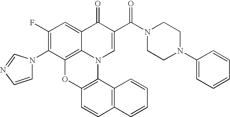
C1(F)=C(N2C=CN=C2)C2=C3C(=C1)C(=O)C(C(N1CCN(C4=CC=CC=C4)CC1)=O)=CN3C1=C(O2)C=CC2=C1C=CC=C2
